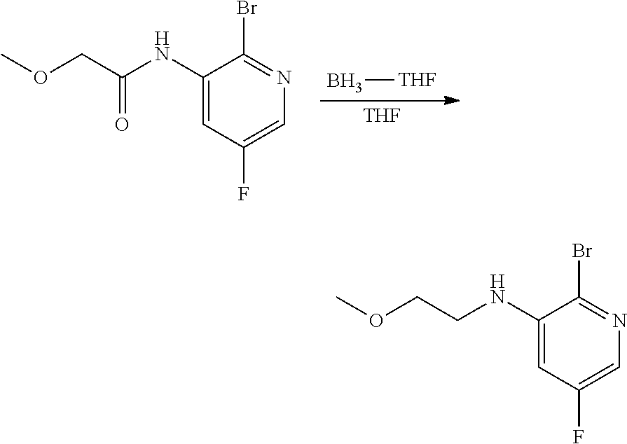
C1(F)=CN=C(Br)C(NCCOC)=C1.[THF].B[THF].C1(F)=CN=C(Br)C(NC(COC)=O)=C1
